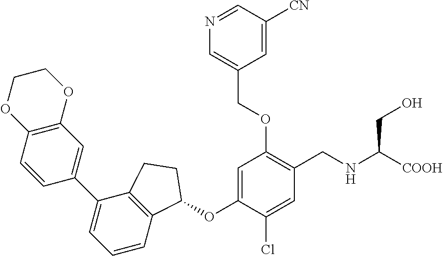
C1=CC2=C(C=C1C1=CC=CC3=C1CCC3OC1=CC(OCC3=CN=CC([CN])=C3)=C(CNC(CO)[COOH])C=C1Cl)OCCO2
